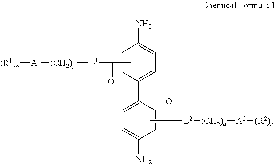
C1=CC(C2=CC=C(N)C=C2)=CC=C1N.CC([L2][(CH2)q][A2][(R2)r])=O.CC(=O)[L1][(CH2)p][A1][(R1)o]
